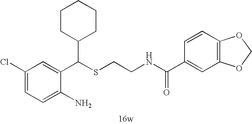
C1=C(N)C(C(SCCNC(C2=CC3=C(C=C2)OCO3)=O)C2CCCCC2)=CC(Cl)=C1
